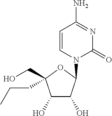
C1=CN(C2C(O)C(O)C(CO)(CCC)O2)C(=O)N=C1N
